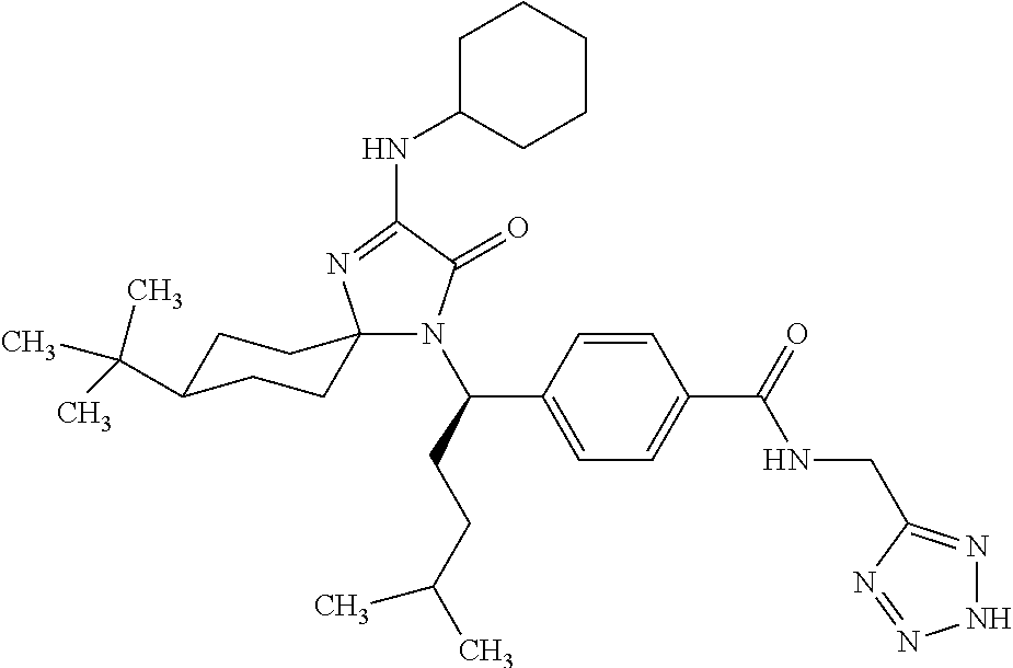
C1C(C(C)(C)C)CCC2(C1)N(C(CCC(C)C)C1=CC=C(C(=O)NCC3=NNN=N3)C=C1)C(=O)C(NC1CCCCC1)=N2
